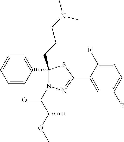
C1(CCCN(C)C)(C2=CC=CC=C2)N(C(C(OC)C)=O)N=C(C2=CC(F)=CC=C2F)S1
